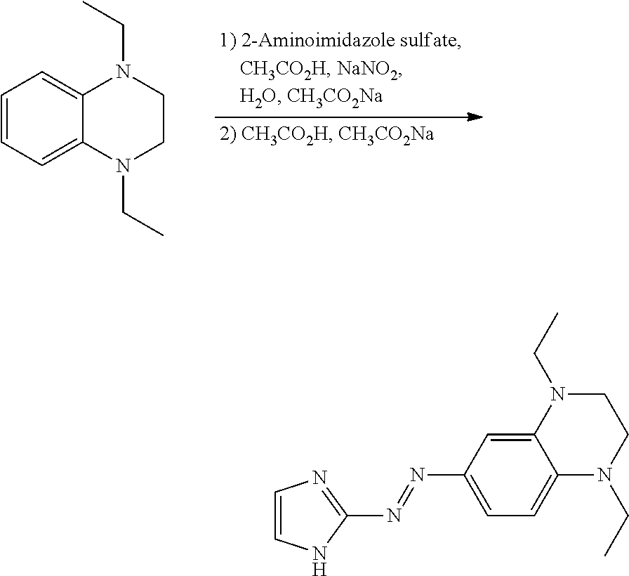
C1=CC=C2C(=C1)N(CC)CCN2CC.C1=CNC(N=NC2=CC=C3C(=C2)N(CC)CCN3CC)=N1
